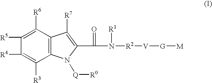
C1([R5])=C([R6])C2=C(C([R3])=C1[R4])N([Q][R0])C(C(N([R1])[R2][V][G][M])=O)=C2[R7]
